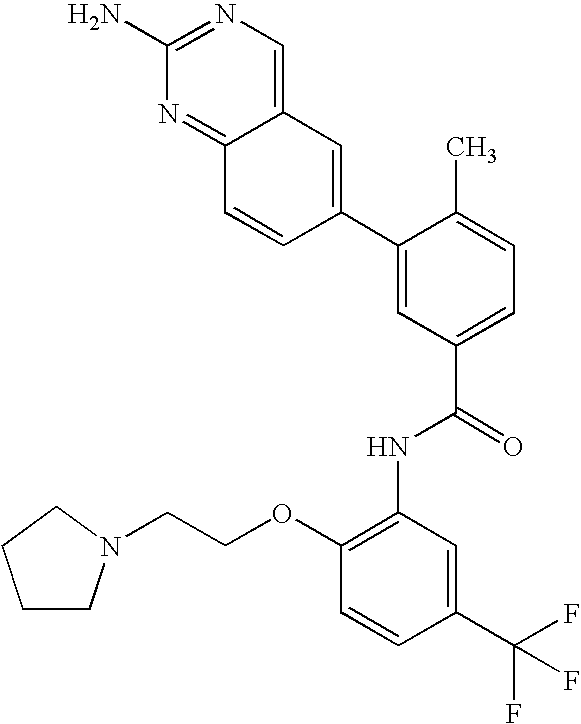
C1(N)=NC=C2C(=N1)C=CC(C1=CC(C(=O)NC3=C(OCCN4CCCC4)C=CC(C(F)(F)F)=C3)=CC=C1C)=C2
